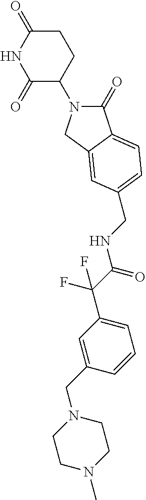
C1(=O)N(C2CCC(=O)NC2=O)CC2=CC(CNC(C(F)(F)C3=CC=CC(CN4CCN(C)CC4)=C3)=O)=CC=C12
